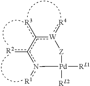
c1([R3])[W](:[R4])[Z][Pd]([RL1])([RL2])n([R1])c1[R2]
